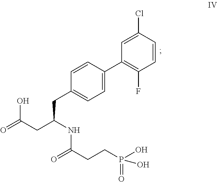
C1=C(C2=C(F)C=CC(Cl)=C2)C=CC(CC(CC(=O)O)NC(CCP(=O)(O)O)=O)=C1
